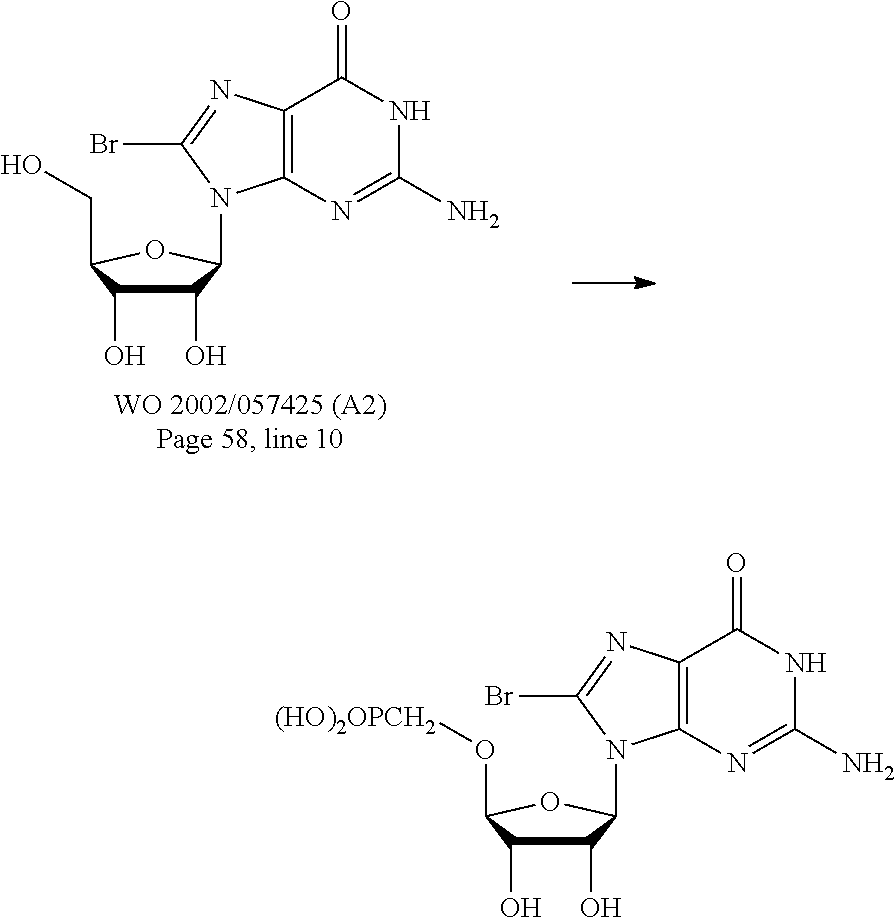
C1(O)C(O)C(CO)OC1N1C2=C(C(=O)NC(N)=N2)N=C1Br.C1(O)C(O)C(O[(HO)2OPCH2])OC1N1C2=C(C(=O)NC(N)=N2)N=C1Br
